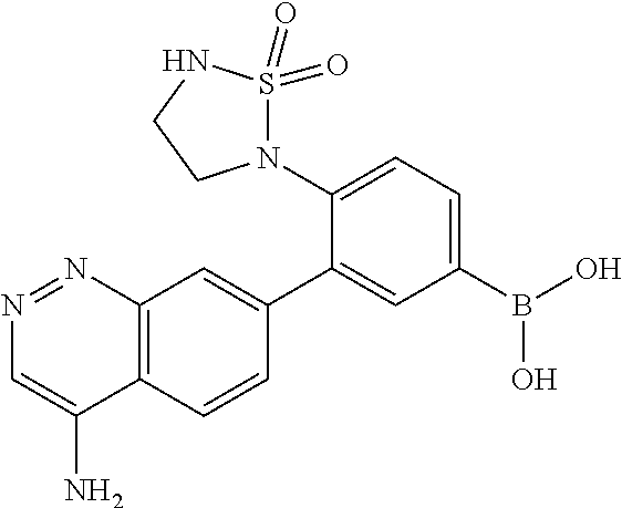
C12=C(C=CC(C3=CC(B(O)O)=CC=C3N3S(=O)(=O)NCC3)=C1)C(N)=CN=N2
